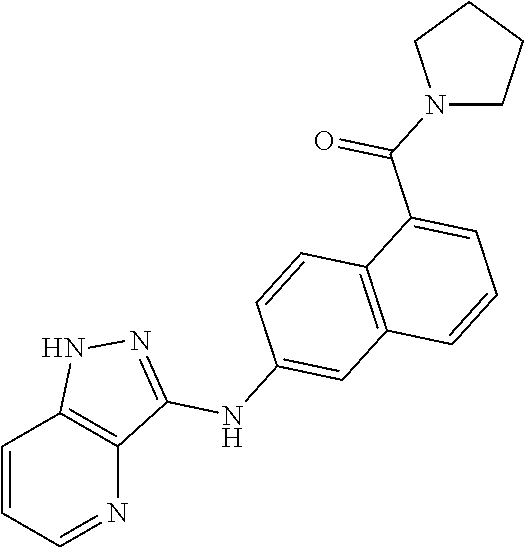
C1=CC=NC2=C1NN=C2NC1=CC2=C(C=C1)C(C(N1CCCC1)=O)=CC=C2
